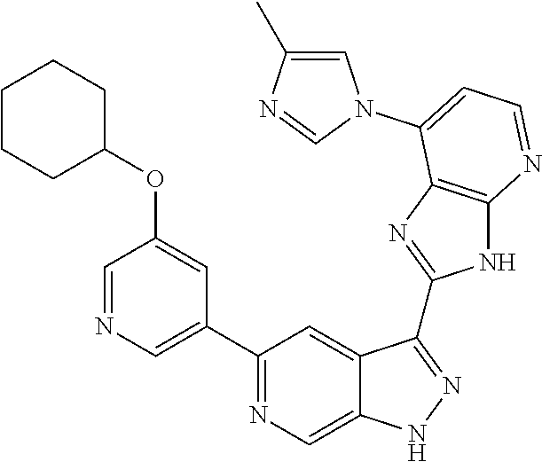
C1(C2=NC=C3C(=C2)C(C2=NC4=C(N2)N=CC=C4N2C=C(C)N=C2)=NN3)=CN=CC(OC2CCCCC2)=C1
